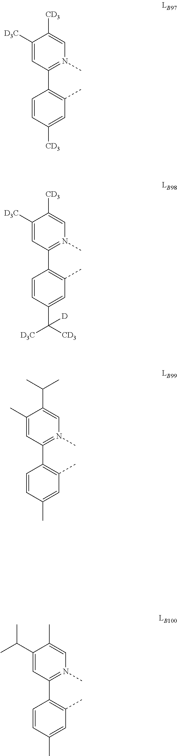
C1([D3C])=CC(C2=C(C)C=C([CD3])C=C2)=N(C)C=C1[CD3].C1([D3C])=CC(C2=C(C)C=C(C([CD3])([D3C])[D])C=C2)=N(C)C=C1[CD3].C1(C)=CC(C2=C(C)C=C(C)C=C2)=N(C)C=C1C(C)C.C1(C(C)C)=CC(C2=C(C)C=C(C)C=C2)=N(C)C=C1C
